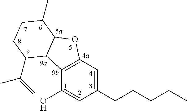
C12=C(C=C(CCCCC)C=C1O)OC1C2C(C(=C)C)CCC1C
